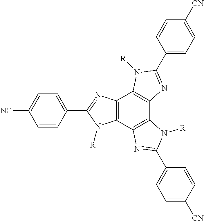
C12=C(C3=C(C4=C1N([R])C(C1=CC=C([CN])C=C1)=N4)N([R])C(C1=CC=C([CN])C=C1)=N3)N([R])C(C1=CC=C([NC])C=C1)=N2
